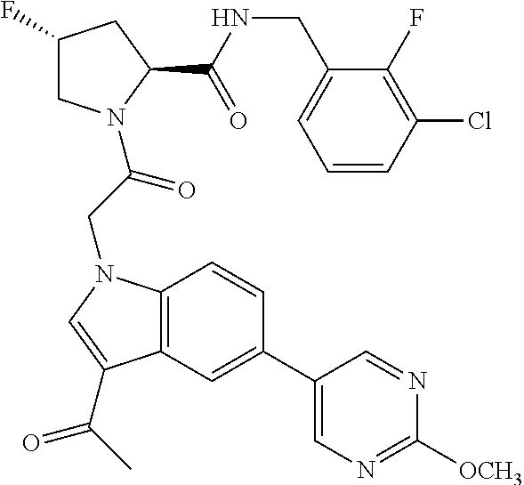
C1(C2=CC3=C(C=C2)N(CC(=O)N2CC(F)CC2C(NCC2=CC=CC(Cl)=C2F)=O)C=C3C(C)=O)=CN=C([OCH3])N=C1
